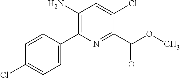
C1=CC(C2=C(N)C=C(Cl)C(C(OC)=O)=N2)=CC=C1Cl
